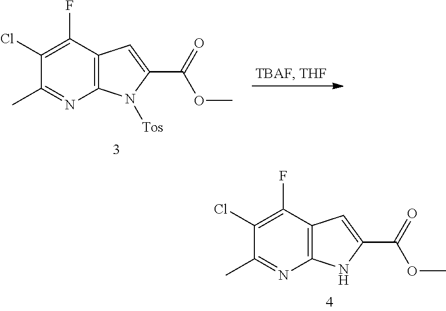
C1(Cl)=C(F)C2=C(N=C1C)NC(C(OC)=O)=C2.C1(Cl)=C(F)C2=C(N=C1C)N([Tos])C(C(OC)=O)=C2
